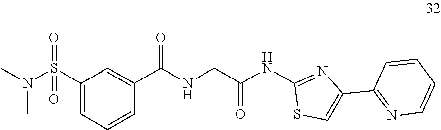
C(C(=O)NC1=NC(C2=NC=CC=C2)=CS1)NC(C1=CC(S(N(C)C)(=O)=O)=CC=C1)=O
